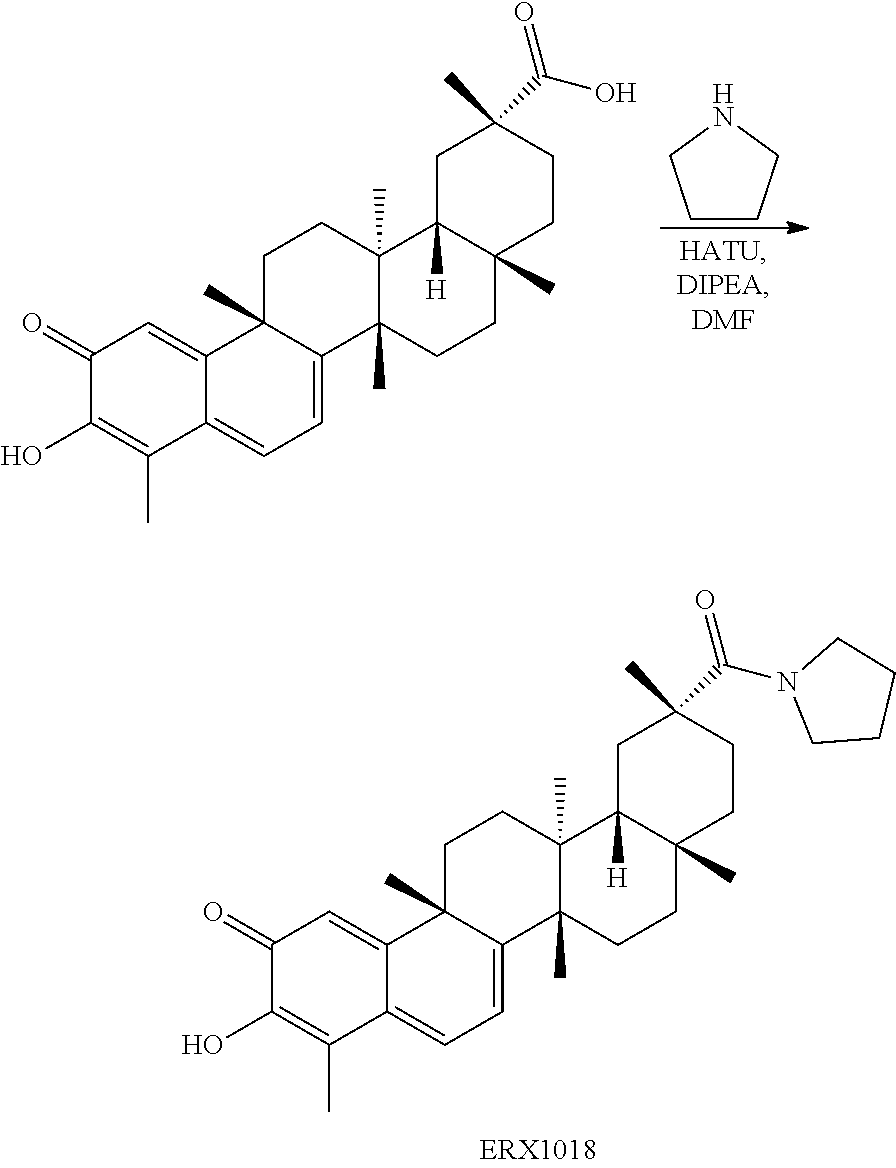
C1(=O)C(O)=C(C)C2=CC=C3C(C)(C2=C1)CCC1(C)C3(C)CCC2(C)C1([H])CC(C)(C(N1CCCC1)=O)CC2.C1(=O)C(O)=C(C)C2=CC=C3C(C)(C2=C1)CCC1(C)C3(C)CCC2(C)C1([H])CC(C)(C(O)=O)CC2.C1CCNC1
